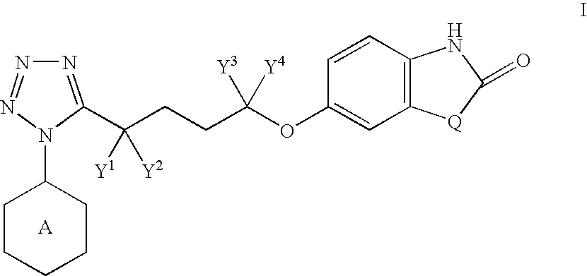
N1=C(C(CCC(OC2=CC3=C(C=C2)NC(=O)[Q]3)([Y3])[Y4])([Y1])[Y2])N(C2CCCCC2)N=N1
